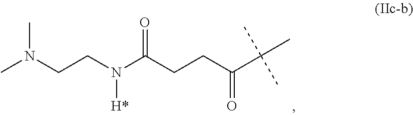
CN(CCN(C(CCC(C(C)(C)C)=O)=O)[H*])C
